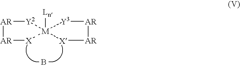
B.[AR]1[X][M]2([Ln])([X][AR][AR][Y2]2)[Y3][AR]1
